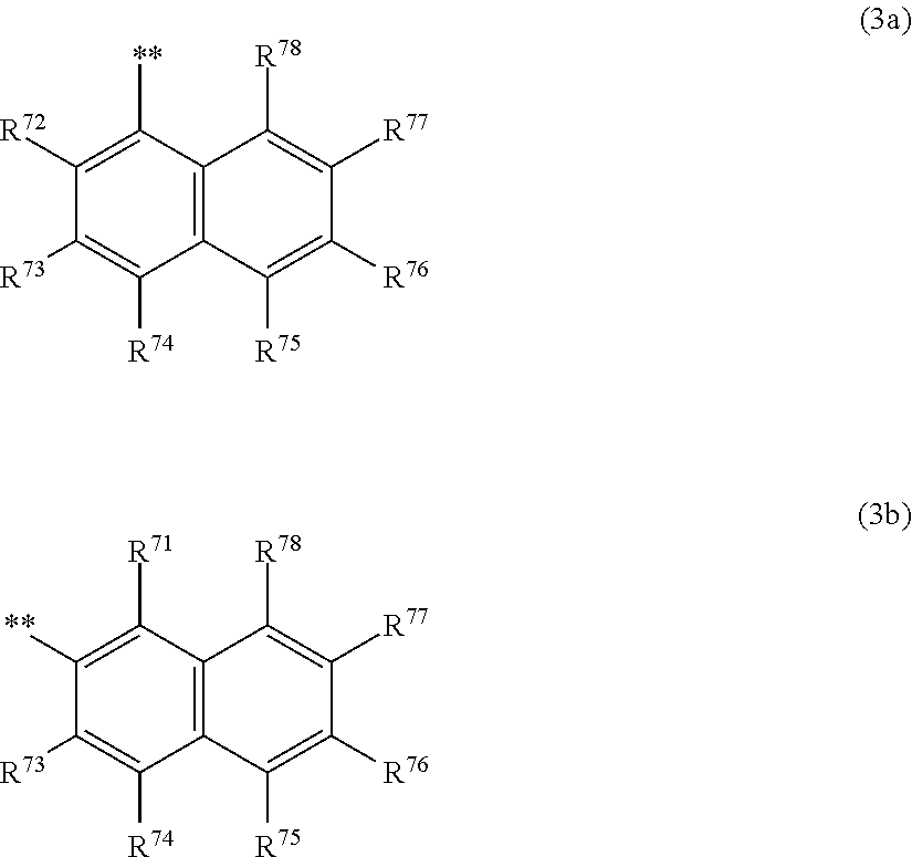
C1([R76])=C([R75])C2=C(C([**])=C([R72])C([R73])=C2[R74])C([R78])=C1[R77].C1([R76])=C([R75])C2=C(C([R71])=C([**])C([R73])=C2[R74])C([R78])=C1[R77]
